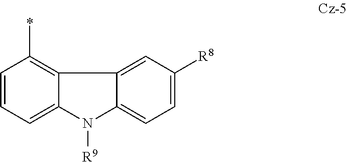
C1=CC=C2C(=C1*)C1=CC([R8])=CC=C1N2[R9]
